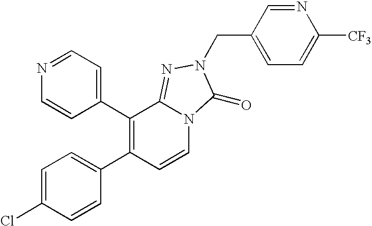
C1=CC(C2=C(C3=CC=C(Cl)C=C3)C=CN3C2=NN(CC2=CC=C([CF3])N=C2)C3=O)=CC=N1
